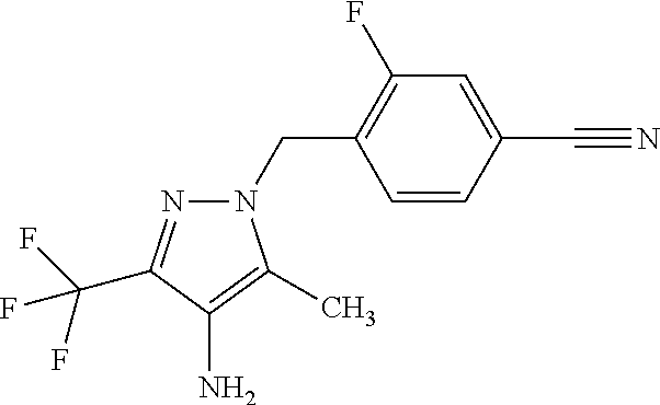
N1(CC2=C(F)C=C(C#N)C=C2)N=C(C(F)(F)F)C(N)=C1C
